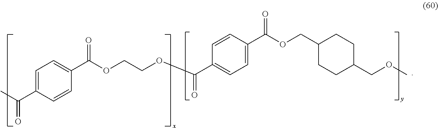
CC(=O)C1=CC=C(C(OCCOC(=O)C2=CC=C(C(OCC3CCC(COC)CC3)=O)C=C2)=O)C=C1
